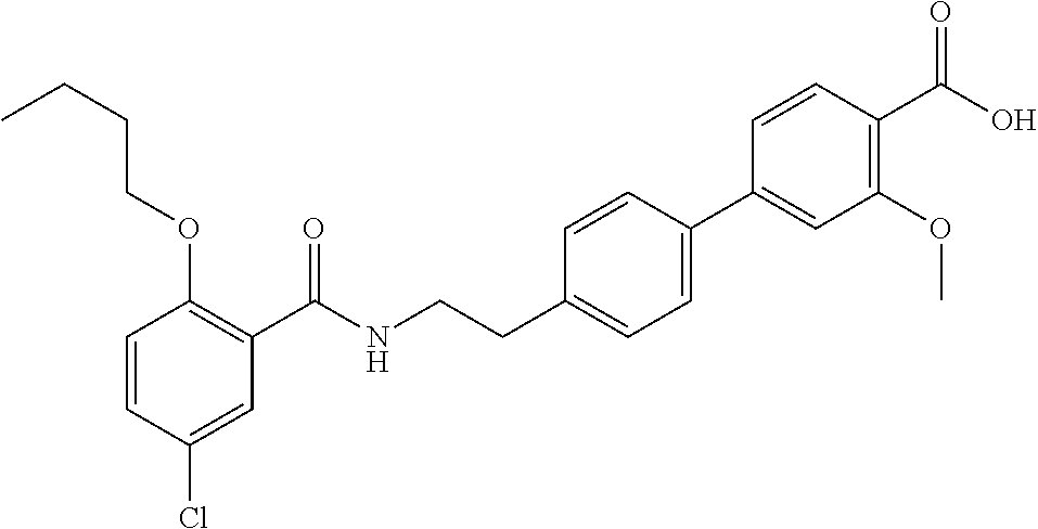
C1=CC(Cl)=CC(C(NCCC2=CC=C(C3=CC(OC)=C(C(O)=O)C=C3)C=C2)=O)=C1OCCCC
